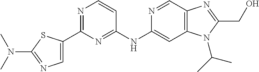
C1(C2=CN=C(N(C)C)S2)=NC=CC(NC2=CC3=C(C=N2)N=C(CO)N3C(C)C)=N1
